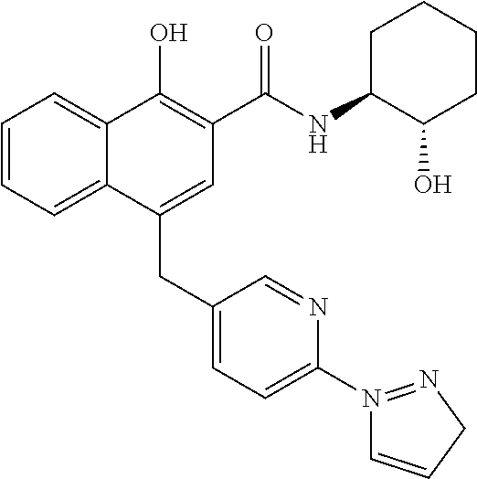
C1=CC=C2C(=C1)C(O)=C(C(NC1C(O)CCCC1)=O)C=C2CC1=CC=C(N2=NCC=C2)N=C1
